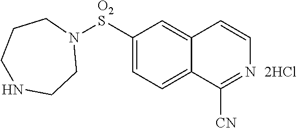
C1([O2S]N2CCCNCC2)=CC=C2C(=C1)C=CN=C2[CN]
